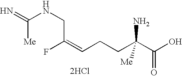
N(CC(=CCCC(C(O)=O)(N)[Me])F)C(=N)[Me].[2HCl]
